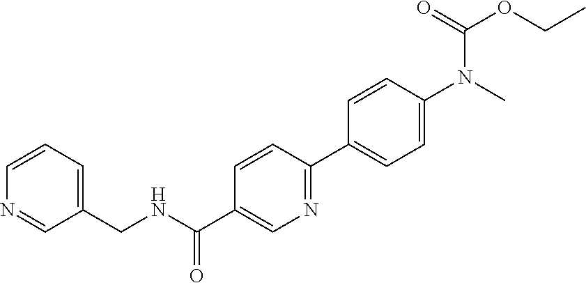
C(NC(C1=CN=C(C2=CC=C(N(C)C(=O)OCC)C=C2)C=C1)=O)C1=CC=CN=C1
